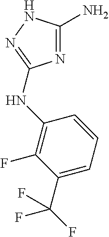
N1=C(N)NN=C1NC1=C(F)C(C(F)(F)F)=CC=C1
